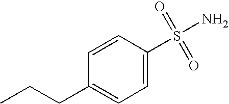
C1=C(S(=O)(N)=O)C=CC(CCC)=C1
